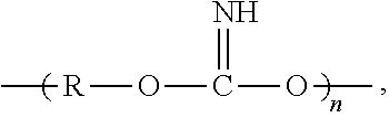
[R](OC(OC)=N)C
